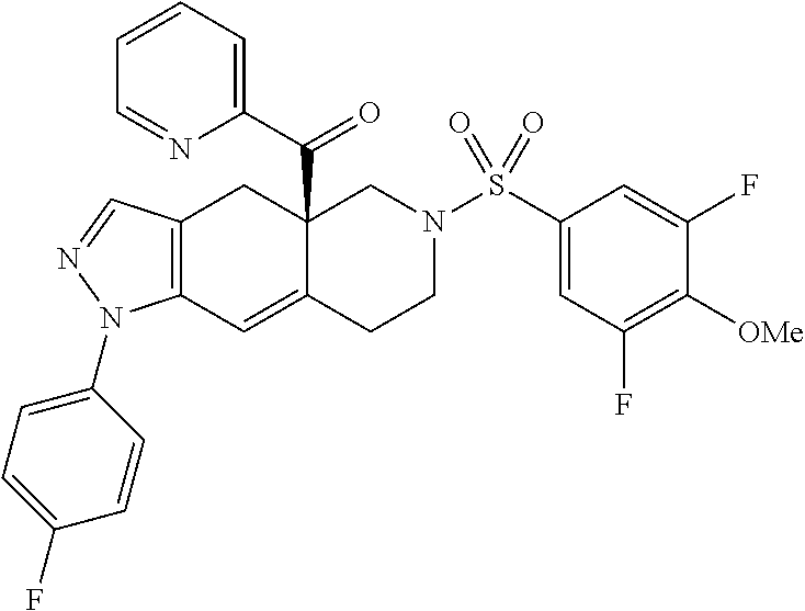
C12=C(C=C3C(C(C4=CC=CC=N4)=O)(C1)CN(S(C1=CC(F)=C([OMe])C(F)=C1)(=O)=O)CC3)N(C1=CC=C(F)C=C1)N=C2
